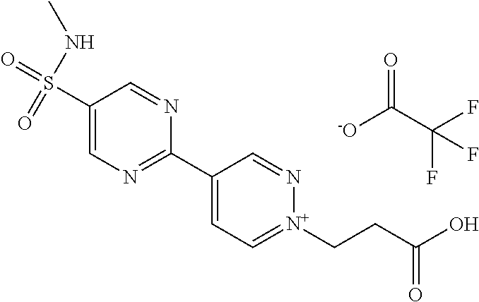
C1(S(=O)(NC)=O)=CN=C(C2=CC=[N+](CCC(O)=O)N=C2)N=C1.O=C([-O])C(F)(F)F
